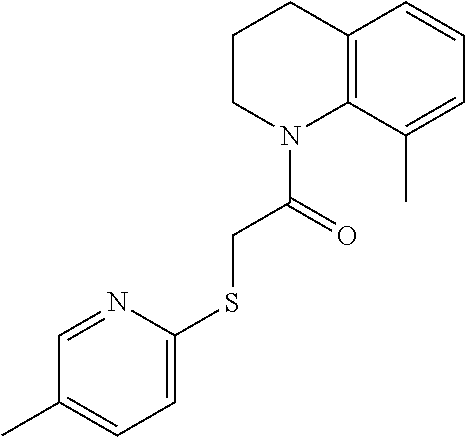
C1=CC2=C(C(C)=C1)N(C(CSC1=CC=C(C)C=N1)=O)CCC2
